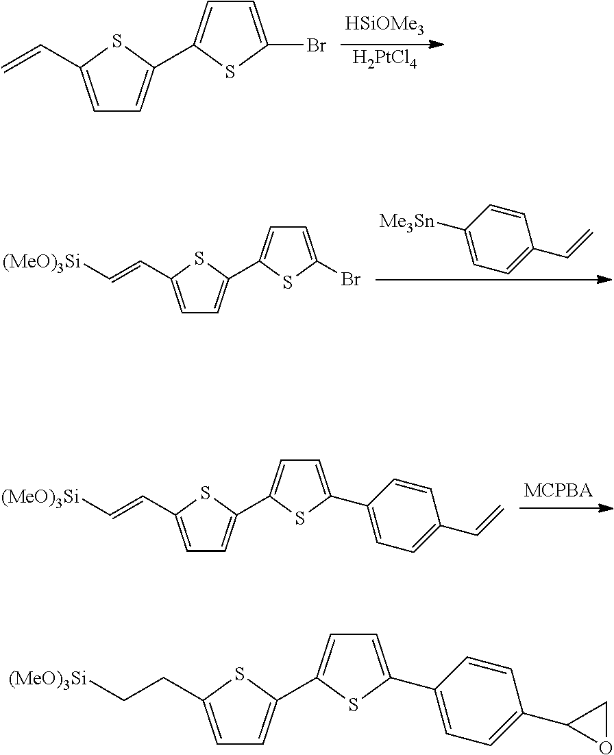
C1=C(C=C)SC(C2=CC=C(Br)S2)=C1.[H2PtCl4].C1=C(C=C[(MeO)3Si])SC(C2=CC=C(Br)S2)=C1.C1=CC([Me3Sn])=CC=C1C=C.C1=C(C=C[(MeO)3Si])SC(C2=CC=C(C3=CC=C(C=C)C=C3)S2)=C1.C1=C(CC[(MeO)3Si])SC(C2=CC=C(C3=CC=C(C4OC4)C=C3)S2)=C1
